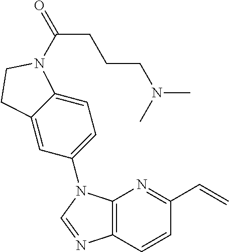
C12=C(C=CC(C=C)=N1)N=CN2C1=CC=C2C(=C1)CCN2C(=O)CCCN(C)C
